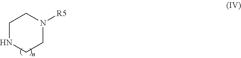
C1NCCN([R5])C1
